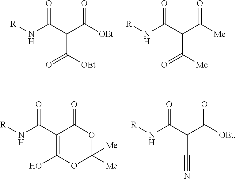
[R]NC(C(C([OEt])=O)C([OEt])=O)=O.[R]NC(C(C([Me])=O)C([Me])=O)=O.[R]NC(C1=C(O)OC([Me])([Me])OC1=O)=O.[R]NC(C(C([OEt])=O)C#N)=O
